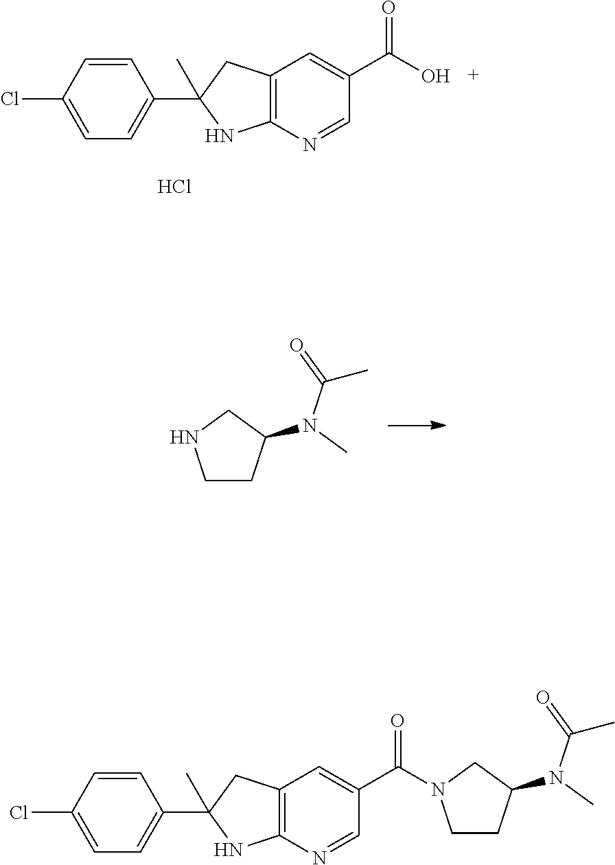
Cl.C12=C(N=CC(C(O)=O)=C1)NC(C1=CC=C(Cl)C=C1)(C)C2.C1CC(N(C(C)=O)C)CN1.C12=C(N=CC(C(=O)N3CCC(N(C(C)=O)C)C3)=C1)NC(C1=CC=C(Cl)C=C1)(C)C2
